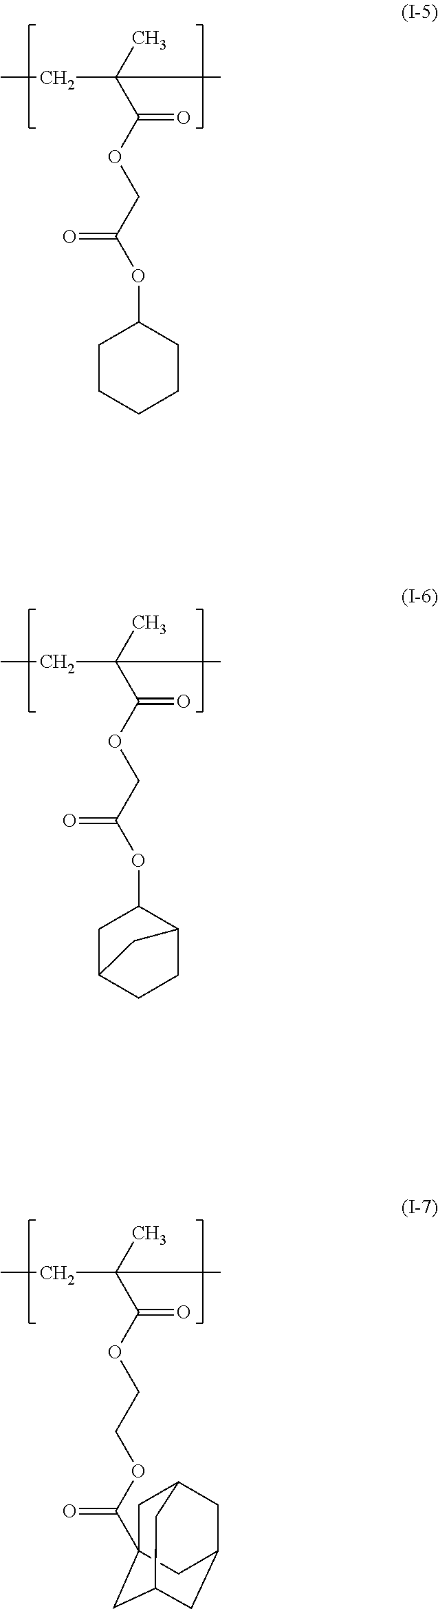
C(C)(C)(C(OCC(OC1CCCCC1)=O)=O)CC.C(C)(C)(C(OCC(OC1CC2CCC1C2)=O)=O)CC.C(C)(C)(C(OCCOC(=O)C12CC3CC(CC(C1)C3)C2)=O)CC
